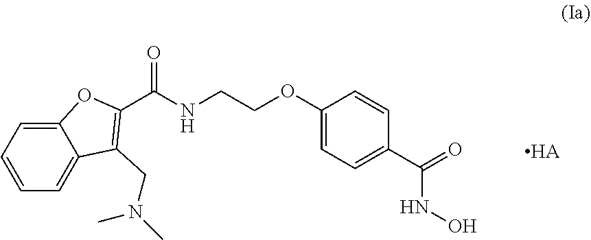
C1=C2C(=CC=C1)C(CN(C)C)=C(C(NCCOC1=CC=C(C(=O)NO)C=C1)=O)O2.[HA]
